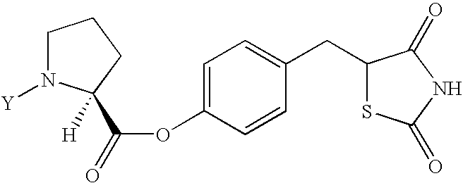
C1N([Y])C(C(OC2=CC=C(CC3SC(=O)NC3=O)C=C2)=O)([H])CC1
